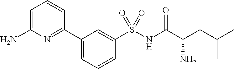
C1(C2=NC(N)=CC=C2)=CC=CC(S(NC(C(CC(C)C)N)=O)(=O)=O)=C1
